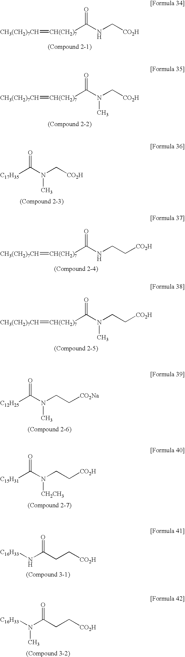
[CH3(CH2)7CH]=[CH(CH2)7]C(NC[CO2H])=O.[CH3(CH2)7CH]=[CH(CH2)7]C(N(C[CO2H])C)=O.C(N(C[CO2H])C)(=O)[C17H35].[CH3(CH2)7CH]=[CH(CH2)7]C(NCC[CO2H])=O.[CH3(CH2)7CH]=[CH(CH2)7]C(N(CC[CO2H])C)=O.C(N(CC[CO2Na])C)(=O)[C12H25].C(N(CC[CO2H])[CH2CH3])(=O)[C15H31].[C16H33]NC(CC[CO2H])=O.[C16H33]N(C(CC[CO2H])=O)C
